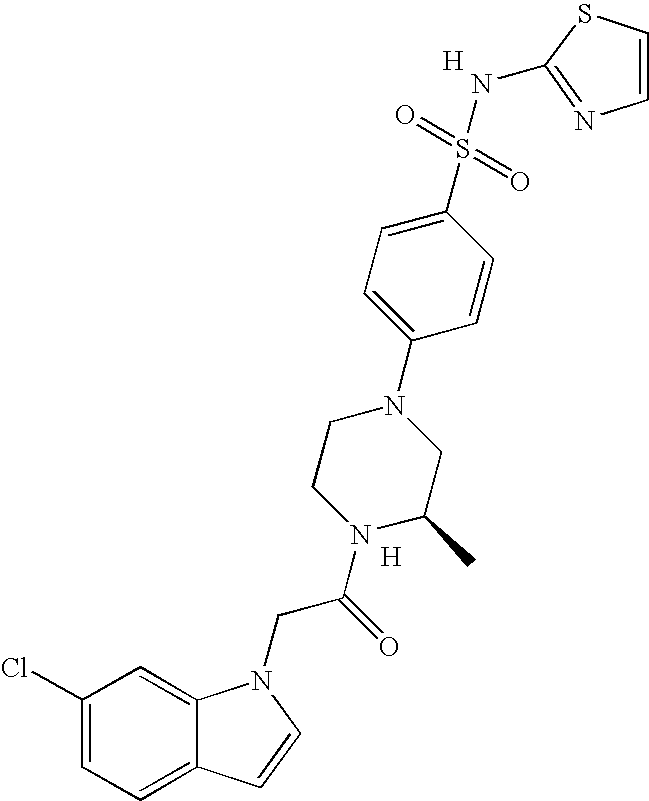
C1(Cl)=CC=C2C(=C1)N(CC(N1C(C)CN(C3=CC=C(S(=O)(=O)NC4=NC=CS4)C=C3)CC1)=O)C=C2.[H].[H]
